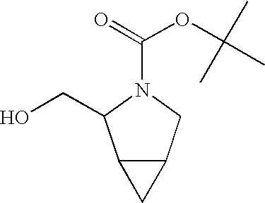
C12C(CN(C(=O)OC(C)(C)C)C1CO)C2
